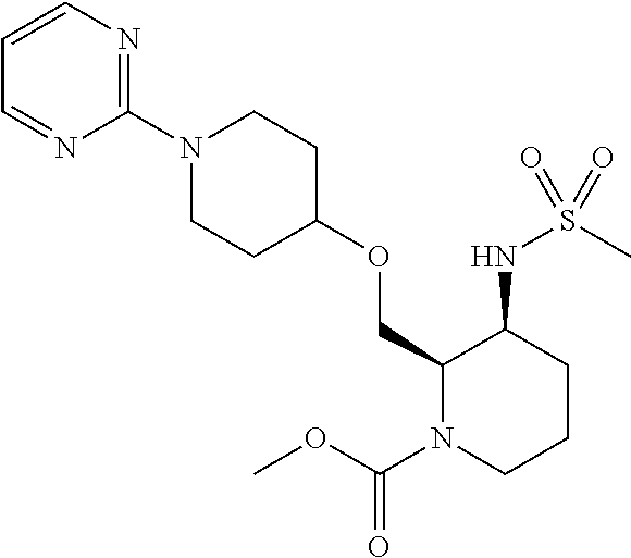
C1(COC2CCN(C3=NC=CC=N3)CC2)N(C(OC)=O)CCCC1NS(C)(=O)=O
